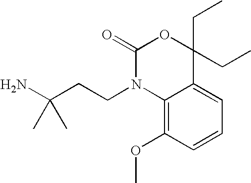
NC(CCN1C2=C(OC)C=CC=C2C(CC)(CC)OC1=O)(C)C
